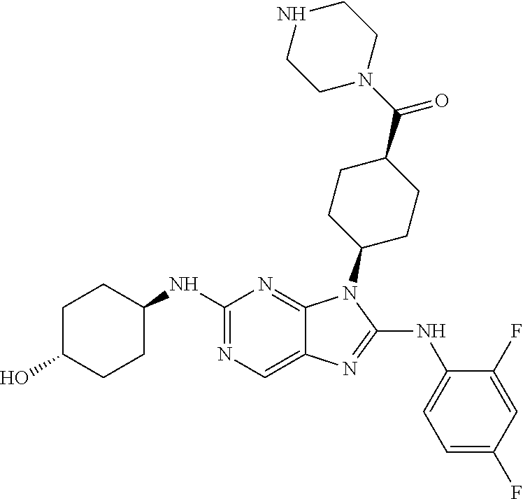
N1=C(NC2CCC(O)CC2)N=C2C(=C1)N=C(NC1=CC=C(F)C=C1F)N2C1CCC(C(=O)N2CCNCC2)CC1
